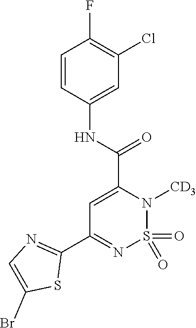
N(C(=O)C1=CC(C2=NC=C(Br)S2)=NS(=O)(=O)N1[CD3])C1=CC(Cl)=C(F)C=C1
